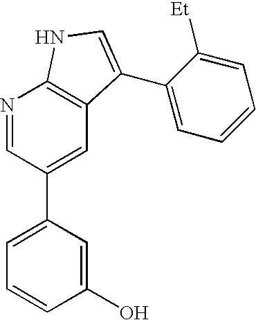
N1=CC(C2=CC=CC(O)=C2)=CC2=C1NC=C2C1=CC=CC=C1[Et]
